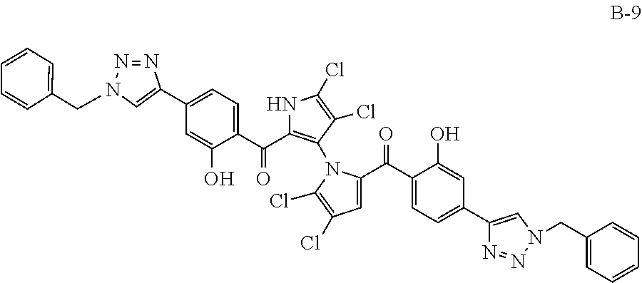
C1(C2=CN(CC3=CC=CC=C3)N=N2)=CC=C(C(=O)C2=C(N3C(C(C4=CC=C(C5=CN(CC6=CC=CC=C6)N=N5)C=C4O)=O)=CC(Cl)=C3Cl)C(Cl)=C(Cl)N2)C(O)=C1
